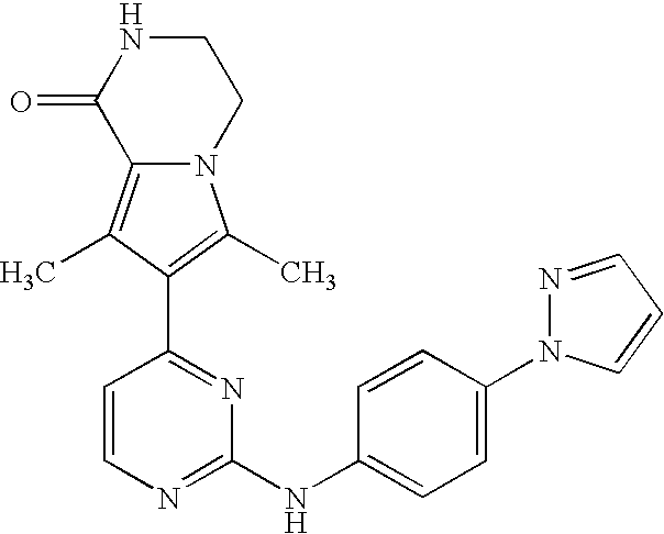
N12C(=C(C)C(C3=NC(NC4=CC=C(N5N=CC=C5)C=C4)=NC=C3)=C1C)C(=O)NCC2
